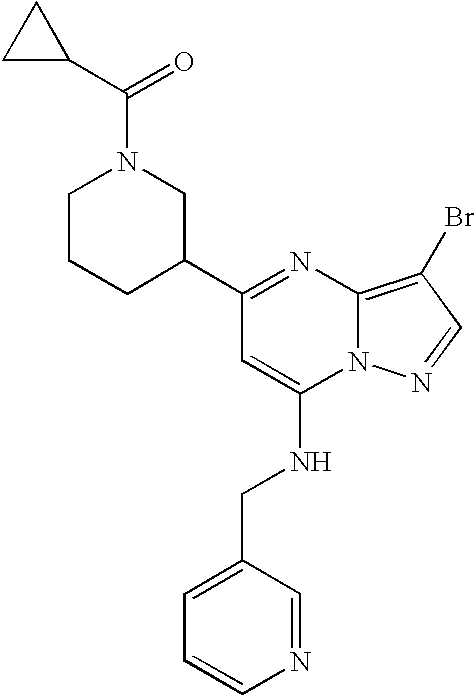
C1(C2CN(C(C3CC3)=O)CCC2)=NC2=C(Br)C=NN2C(NCC2=CC=CN=C2)=C1
